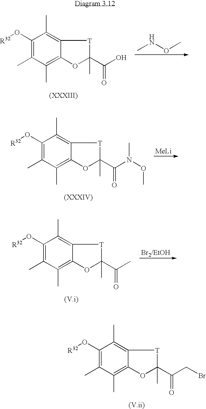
C1(O[R32])=C(C)C(C)=C2C(=C1C)[T]C(C(O)=O)(C)O2.CNOC.C1(O[R32])=C(C)C(C)=C2C(=C1C)[T]C(C(N(OC)C)=O)(C)O2.[MeLi].C1(O[R32])=C(C)C(C)=C2C(=C1C)[T]C(C(C)=O)(C)O2.[Br2/EtOH].C1(O[R32])=C(C)C(C)=C2C(=C1C)[T]C(C(=O)CBr)(C)O2
